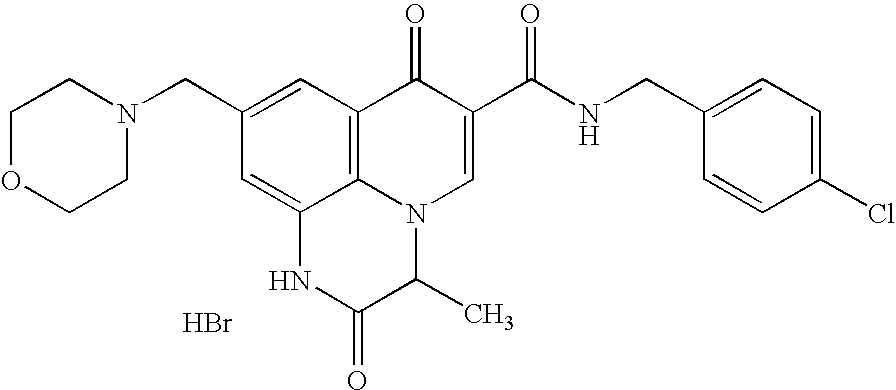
C1OCCN(CC2=CC3=C4C(=C2)NC(=O)C(C)N4C=C(C(NCC2=CC=C(Cl)C=C2)=O)C3=O)C1.Br
